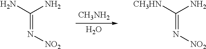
O.[CH3NH2].NC(N)=N[NO2].[CH3HN]C(N)=N[NO2]
